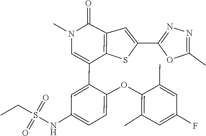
C1(C)=C(OC2=CC=C(NS(CC)(=O)=O)C=C2C2=CN(C)C(=O)C3=C2SC(C2=NN=C(C)O2)=C3)C(C)=CC(F)=C1
